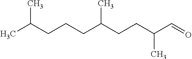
CC(CCCC(CCC(C=O)C)C)C
